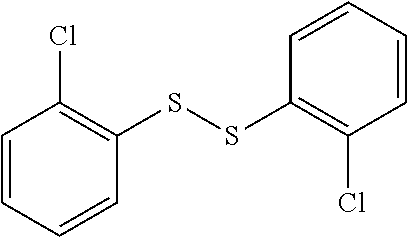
C1=CC=CC(SSC2=C(Cl)C=CC=C2)=C1Cl
